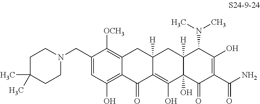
C1(CN2CCC(C)(C)CC2)=CC(O)=C2C(=C1[OCH3])CC1([H])C(=C(O)C3(O)C([H])(C1)C(N(C)C)C(O)=C(C(N)=O)C3=O)C2=O
